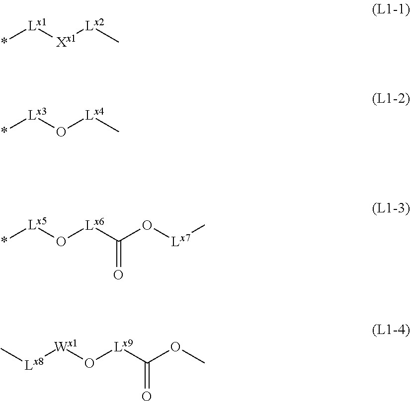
*[Lx1][Xx1][Lx2]C.*[Lx3]O[Lx4]C.*[Lx5]O[Lx6]C(O[Lx7]C)=O.C[Lx8][Wx1]O[Lx9]C(OC)=O
